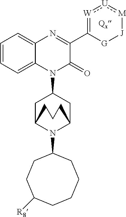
C1=CC=C2C(=C1)N=C(C1=[W]:[U]:[M][J][G]1)C(=O)N2C1CC2N(C3CCC([R8])CCCC3)C(C1)CCC2
